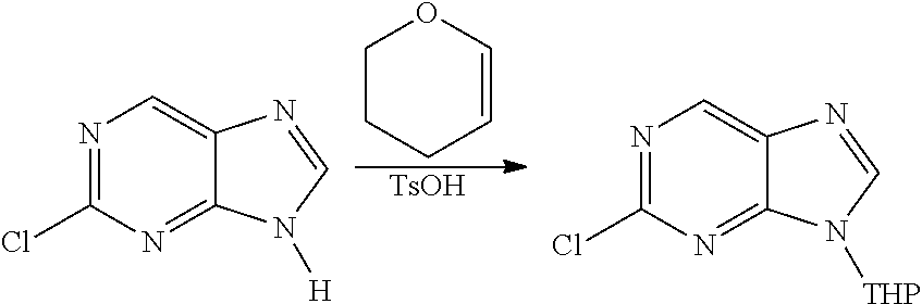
C1CCC=CO1.[TsOH].N1=C(Cl)N=C2C(=C1)N=CN2[H].N1=C(Cl)N=C2C(=C1)N=CN2[THP]
